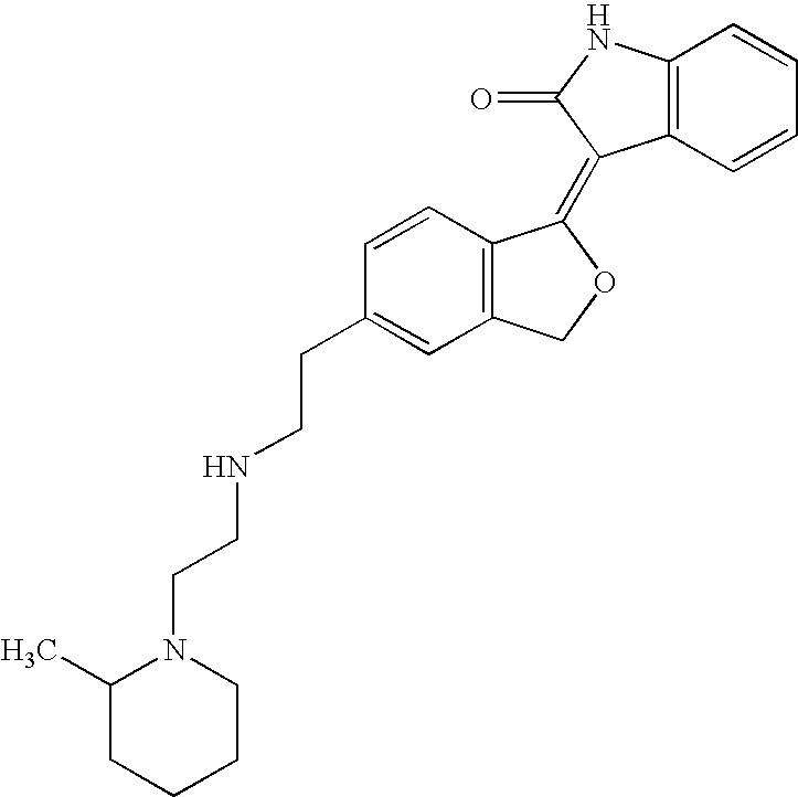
C12=C(C=CC=C1)C(=C1C3=C(CO1)C=C(CCNCCN1C(C)CCCC1)C=C3)C(=O)N2
